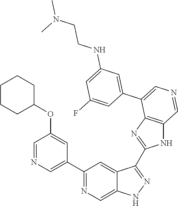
C1(C2=CN=CC(OC3CCCCC3)=C2)=NC=C2C(=C1)C(C1=NC3=C(N1)C=NC=C3C1=CC(NCCN(C)C)=CC(F)=C1)=NN2
